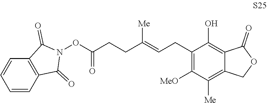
N1(OC(CCC(=CCC2=C([MeO])C([Me])=C3C(=C2O)C(=O)OC3)[Me])=O)C(=O)C2=C(C1=O)C=CC=C2
